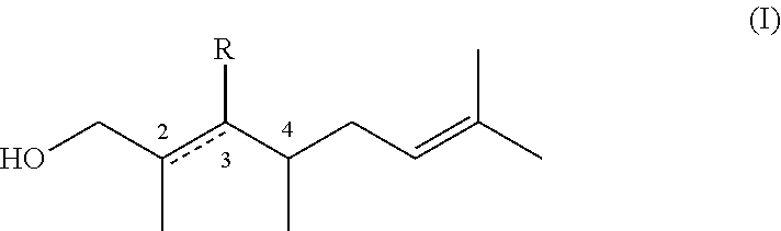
OCc(c(C(CC=C(C)C)C)[R])C
